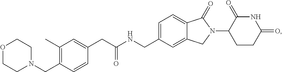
C(NCC1=CC=C2C(=C1)CN(C1CCC(=O)NC1=O)C2=O)(CC1=CC(C)=C(CN2CCOCC2)C=C1)=O
